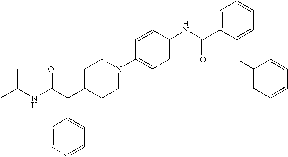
CC(NC(C(C1CCN(C2=CC=C(NC(C3=CC=CC=C3OC3=CC=CC=C3)=O)C=C2)CC1)C1=CC=CC=C1)=O)C
